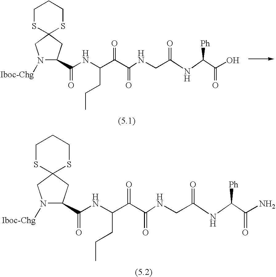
C1SC2(SCC1)CC(C(NC(C(C(NCC(NC(C(N)=O)[Ph])=O)=O)=O)CCC)=O)N([Iboc-Chg])C2.C1SC2(SCC1)CC(C(NC(C(C(NCC(NC(C(O)=O)[Ph])=O)=O)=O)CCC)=O)N([Iboc-Chg])C2
